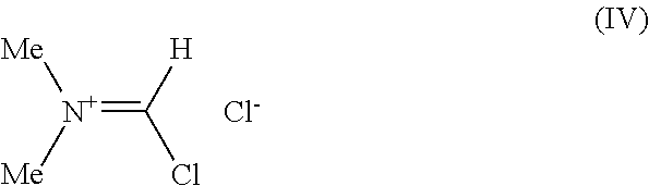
[N+](=C([H])Cl)([Me])[Me].[Cl-]
